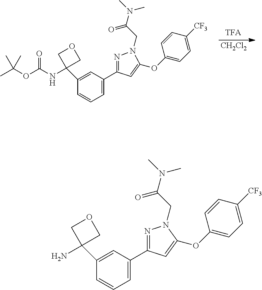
C1(C2(N)COC2)=CC(C2=NN(CC(=O)N(C)C)C(OC3=CC=C([CF3])C=C3)=C2)=CC=C1.[CH2Cl2].C1(C2(NC(OC(C)(C)C)=O)COC2)=CC(C2=NN(CC(=O)N(C)C)C(OC3=CC=C([CF3])C=C3)=C2)=CC=C1
